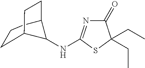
C1(=O)N=C(NC2C3CCC2CCC3)SC1(CC)CC
